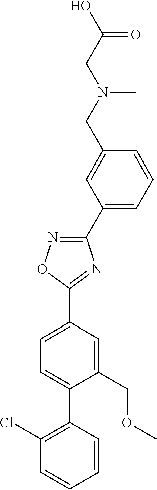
OC(CN(CC1=CC(C2=NOC(C3=CC=C(C4=C(Cl)C=CC=C4)C(COC)=C3)=N2)=CC=C1)C)=O
